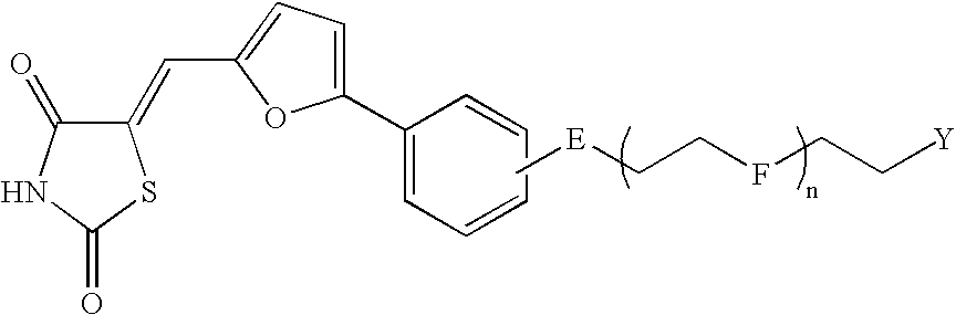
C1(=CC2=CC=C(C3=CC=CC=C3)O2)C(=O)NC(=O)S1.C[E]CCFCC[Y]
